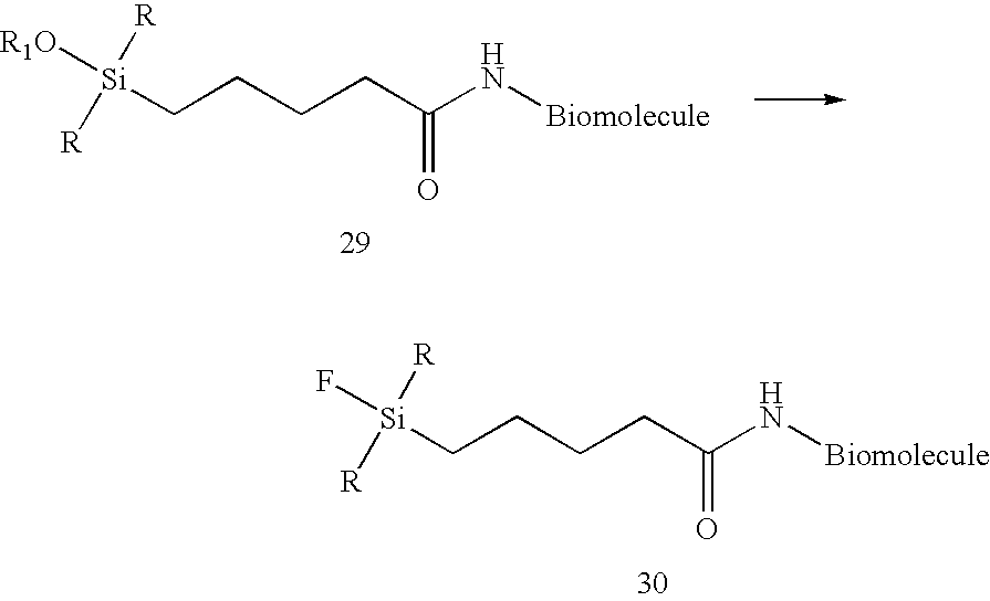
C(CCCC(N[Biomolecule])=O)[Si]([R])([R])[R1O].C(CCCC(N[Biomolecule])=O)[Si]([R])([R])F
